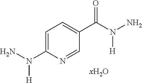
C1=C(N(N)[H])N=CC(C(N(N)[H])=O)=C1
